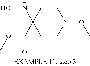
C1CN(OC)CCC1(NO)C(=O)OC
